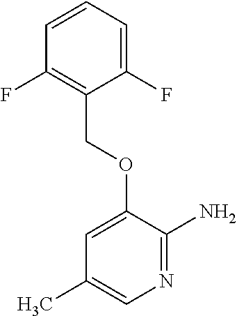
C1=CC=C(F)C(COC2=CC(C)=CN=C2N)=C1F
